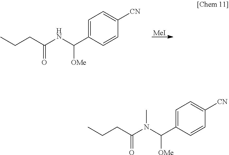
[MeI].C1=C(C(NC(CCC)=O)[OMe])C=CC([CN])=C1.C1=C(C(N(C(CCC)=O)C)[OMe])C=CC([CN])=C1
